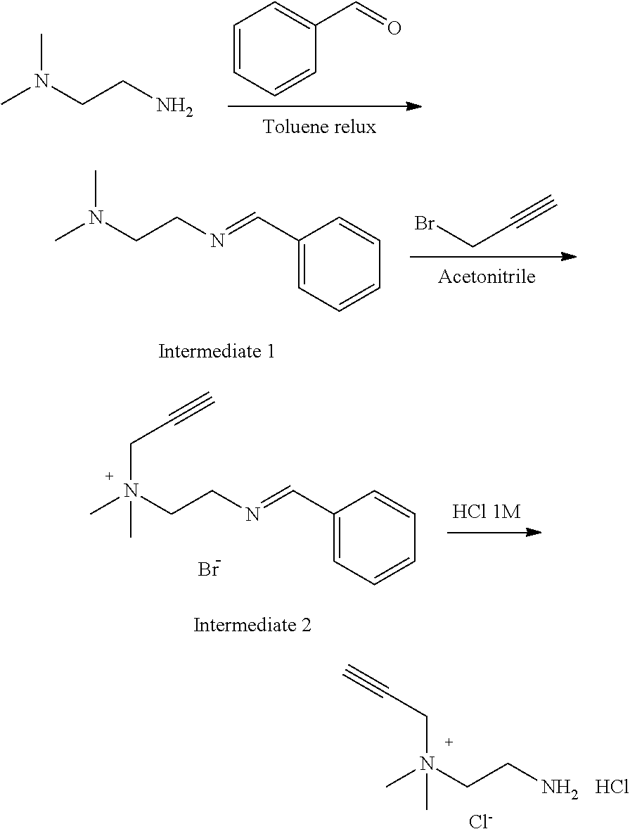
CN(CCN)C.C1=CC=CC(C=O)=C1.CN(CCN=CC1=CC=CC=C1)C.BrCC#C.CN(CCN=CC1=CC=CC=C1)(CC#C)C.Br.CN(CCN)(C)CC#C.[Cl-].Cl
